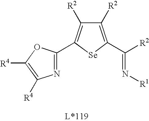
N(=C([R2])C1=C([R2])C([R2])=C(C2=NC([R4])=C([R4])O2)[Se]1)[R1]
